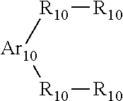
[R10]([Ar10][R10][R10])[R10]
